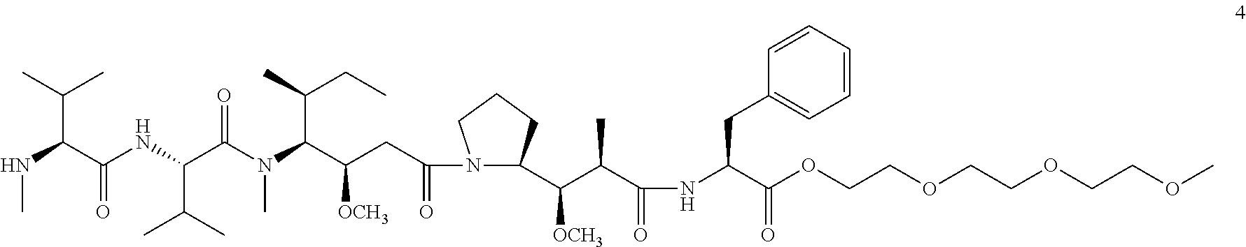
CNC(C(NC(C(N(C(C(CC(=O)N1C(C(C(C(NC(C(OCCOCCOCCOC)=O)CC2=CC=CC=C2)=O)C)[OCH3])CCC1)[OCH3])C(CC)C)C)=O)C(C)C)=O)C(C)C
